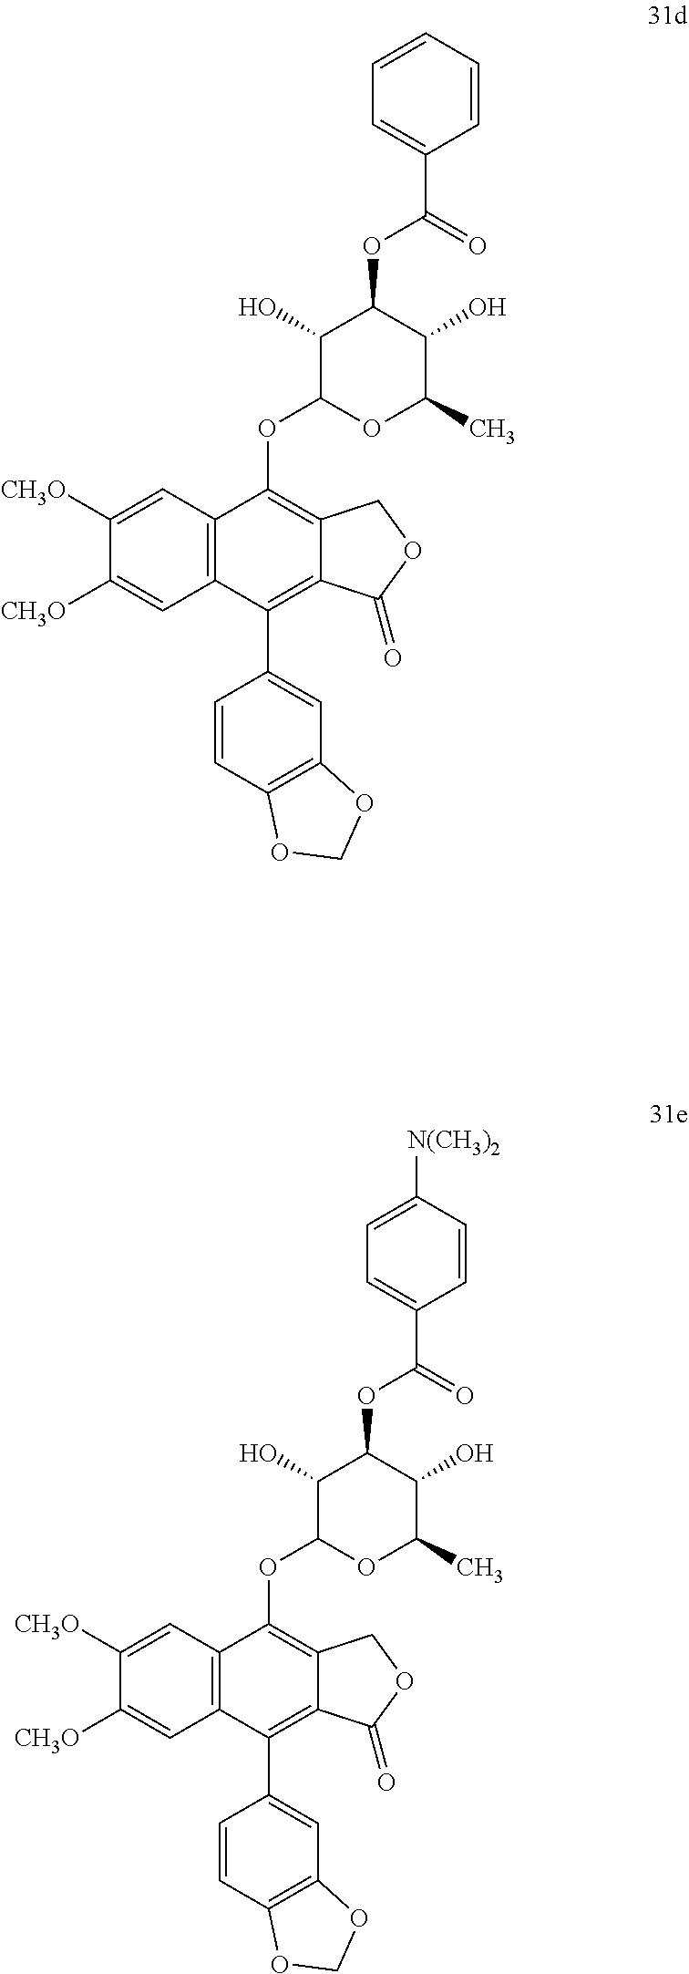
C12=C(C=C([CH3O])C([CH3O])=C1)C(OC1OC(C)C(O)C(OC(C3=CC=CC=C3)=O)C1O)=C1C(=C2C2=CC3=C(C=C2)OCO3)C(=O)OC1.C12=C(C=C([CH3O])C([CH3O])=C1)C(OC1OC(C)C(O)C(OC(C3=CC=C([N(CH3)2])C=C3)=O)C1O)=C1C(=C2C2=CC3=C(C=C2)OCO3)C(=O)OC1
